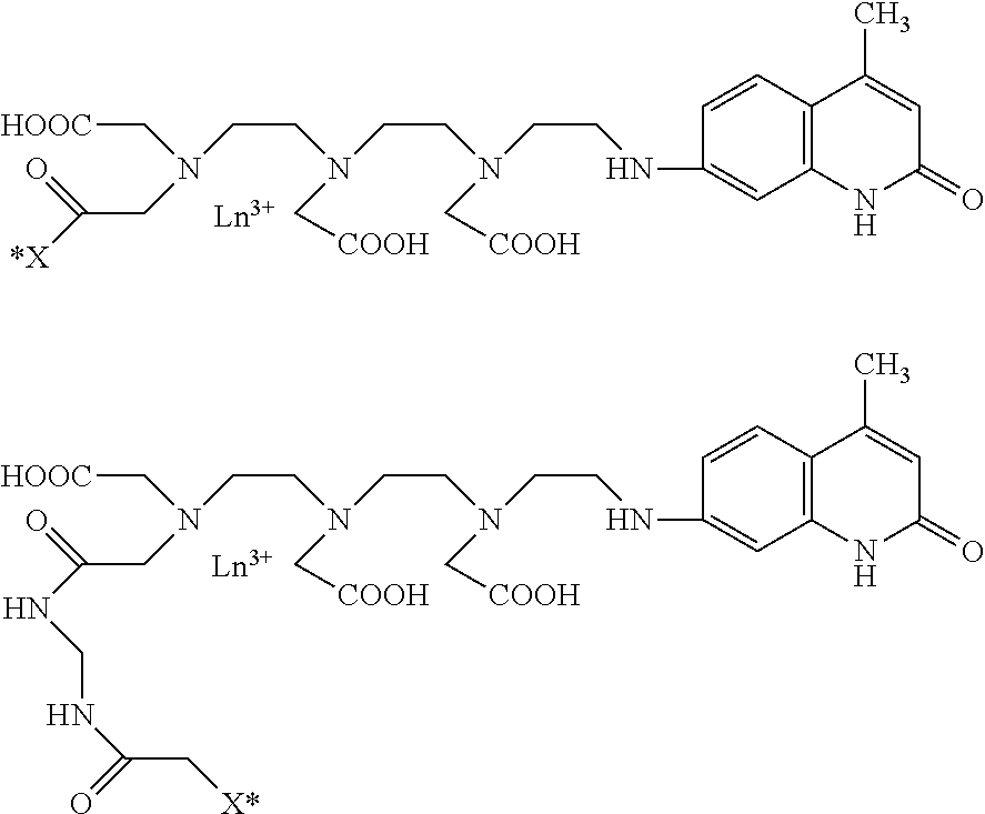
C1=CC2=C(C=C1NCCN(CCN(CCN(C[HOOC])CC(=O)[*X])C[COOH])C[COOH])NC(=O)C=C2C.C1=CC2=C(C=C1NCCN(CCN(CCN(C[HOOC])CC(=O)NCNC(C[X*])=O)C[COOH])C[COOH])NC(=O)C=C2C
